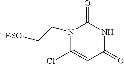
O=C1NC(=O)N(CC[TBSO])C(Cl)=C1
